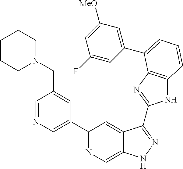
C1(C2=NC=C3C(=C2)C(C2=NC4=C(N2)C=CC=C4C2=CC([MeO])=CC(F)=C2)=NN3)=CN=CC(CN2CCCCC2)=C1
